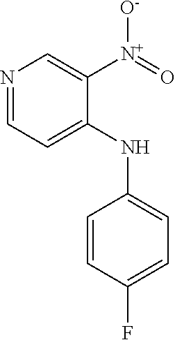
N1=CC=C(NC2=CC=C(F)C=C2)C([N+](=O)[O-])=C1
